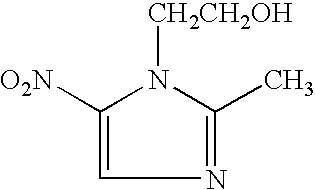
C1([O2N])=CN=C(C)N1[CH2CH2OH]
